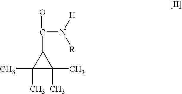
C1(C)(C)C(C)(C)C1C(=O)N([H])[R]
